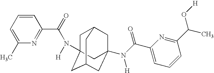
C1C2(N([H])C(=O)C3=NC(C)=CC=C3)CC3CC(N(C(C4=CC=CC(C(O[H])C)=N4)=O)[H])(CC1C3)C2
